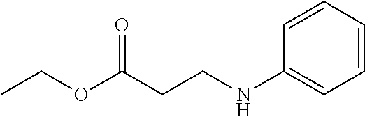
N(CCC(OCC)=O)C1=CC=CC=C1
